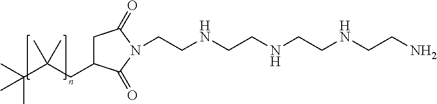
CC(C(CC1CC(=O)N(CCNCCNCCNCCN)C1=O)(C)C)(C)C
